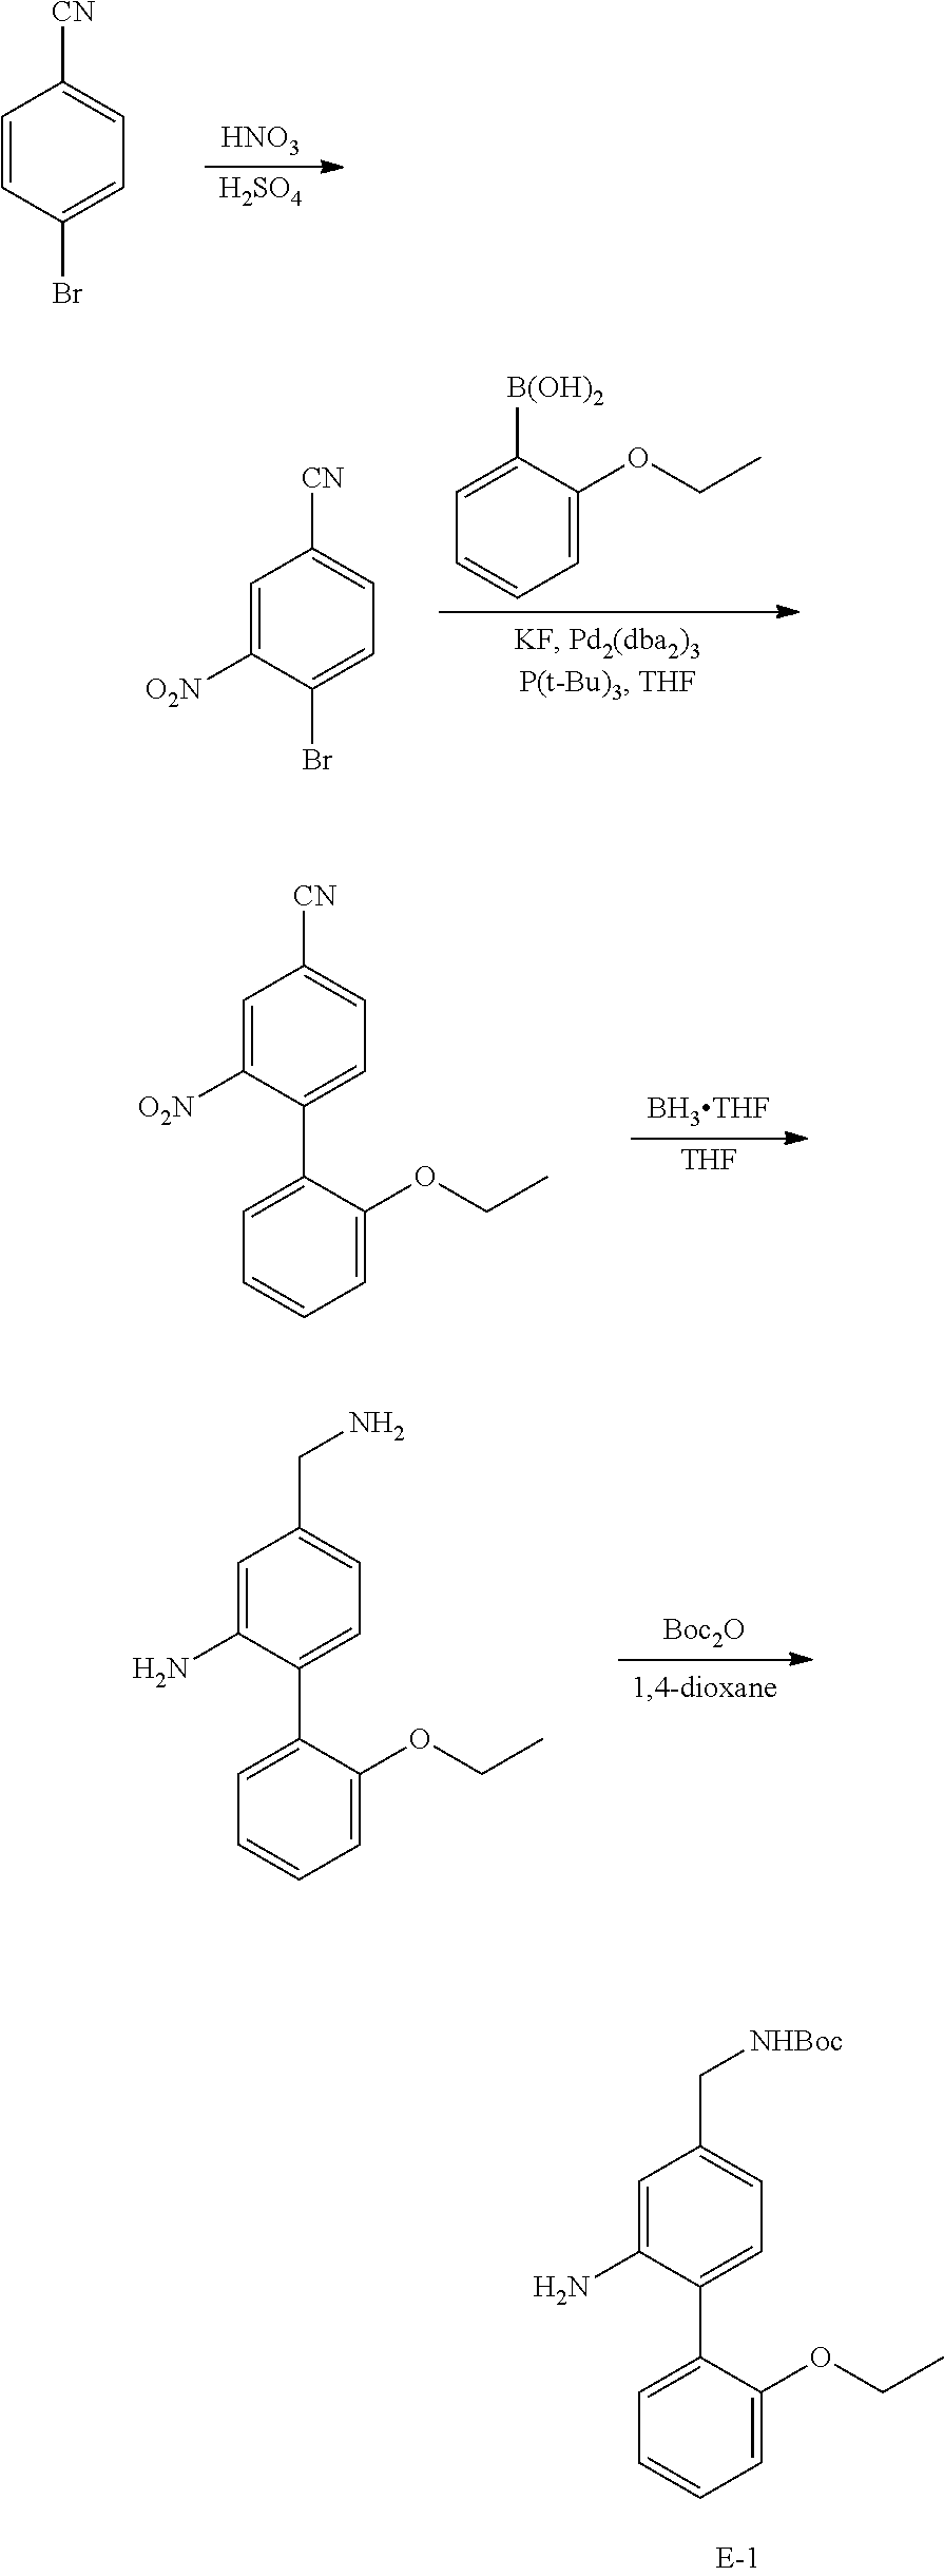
C1=CC(Br)=CC=C1[CN].[H2SO4].[HNO3].C1=C([O2N])C(Br)=CC=C1[CN].C1=C(OCC)C([B(OH)2])=CC=C1.C1=C([O2N])C(C2=CC=CC=C2OCC)=CC=C1[CN].[BH3THF].[THF].C1=C(N)C(C2=CC=CC=C2OCC)=CC=C1CN.[Boc2O].C1=C(N)C(C2=CC=CC=C2OCC)=CC=C1C[NHBoc]
